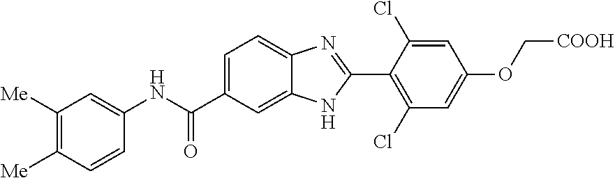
C1=C(C(NC2=CC([Me])=C([Me])C=C2)=O)C=C2C(=C1)N=C(C1=C(Cl)C=C(OC[COOH])C=C1Cl)N2
